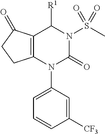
N1(S(C)(=O)=O)C(=O)N(C2=CC=CC([CF3])=C2)C2=C(C(=O)CC2)C1[R1]
